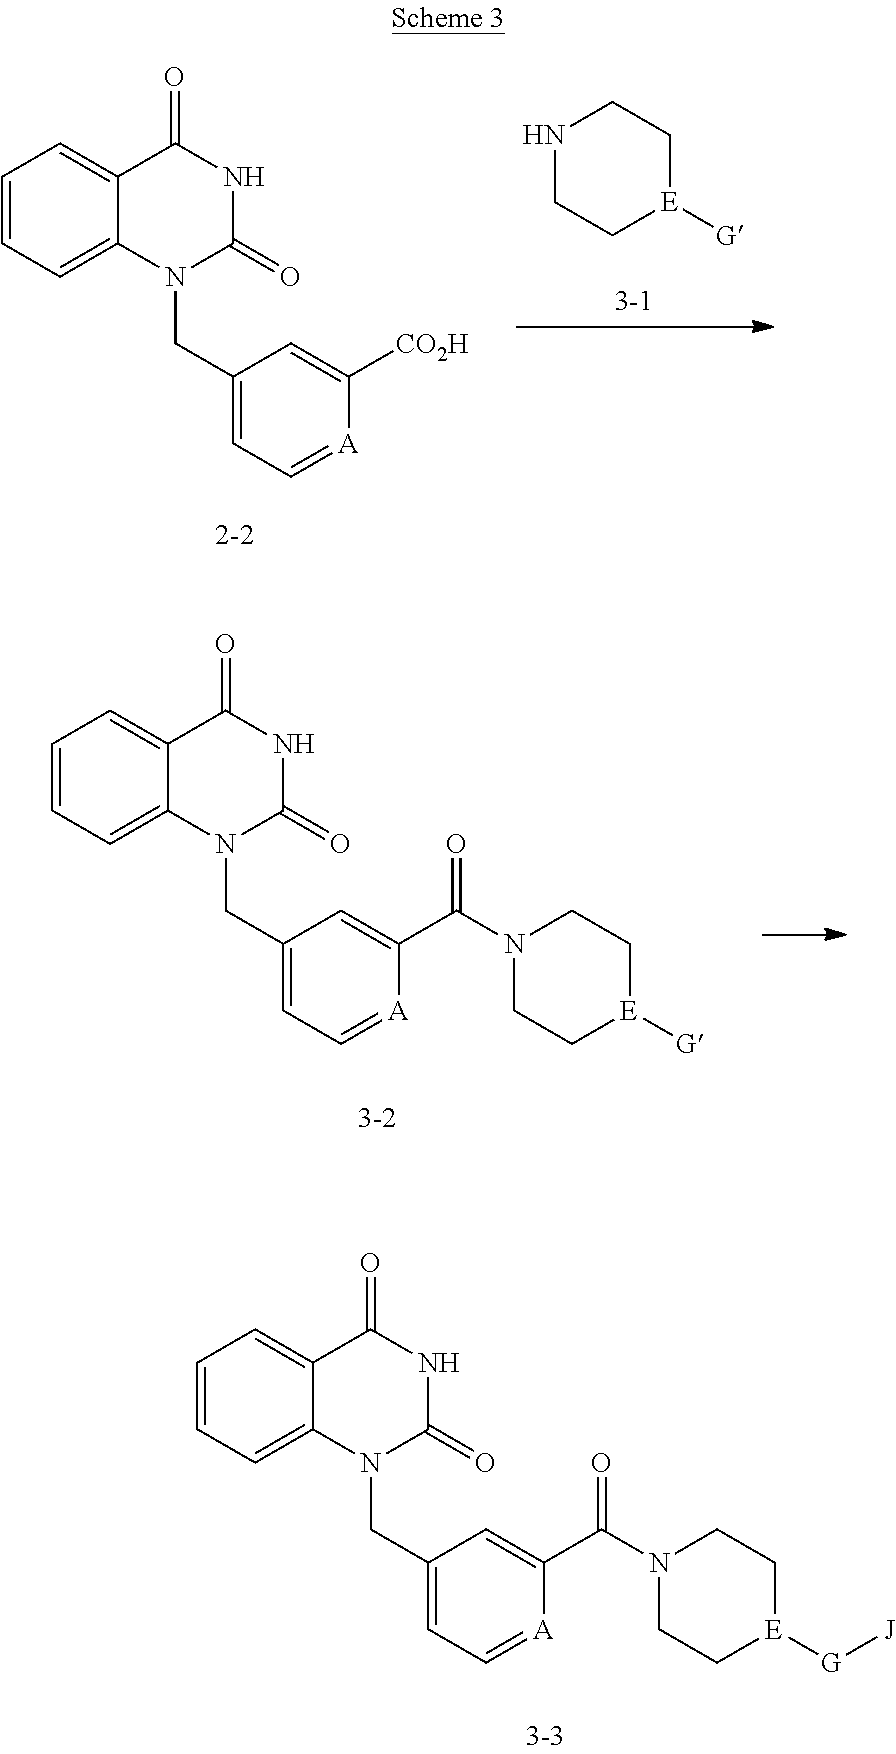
C1=CC=C2C(=C1)C(=O)NC(=O)N2CC1=CC=[A]C(C(N2CC[E]([G][J])CC2)=O)=C1.C1=CC=C2C(=C1)C(=O)NC(=O)N2CC1=CC=[A]C([CO2H])=C1.N1CC[E]([G])CC1.C1=CC=C2C(=C1)C(=O)NC(=O)N2CC1=CC=[A]C(C(N2CC[E]([G])CC2)=O)=C1
